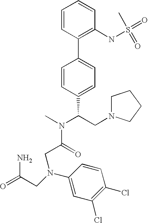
C1=CC(C2=CC=C(C(CN3CCCC3)N(C)C(=O)CN(CC(=O)N)C3=CC(Cl)=C(Cl)C=C3)C=C2)=C(NS(=O)(C)=O)C=C1
